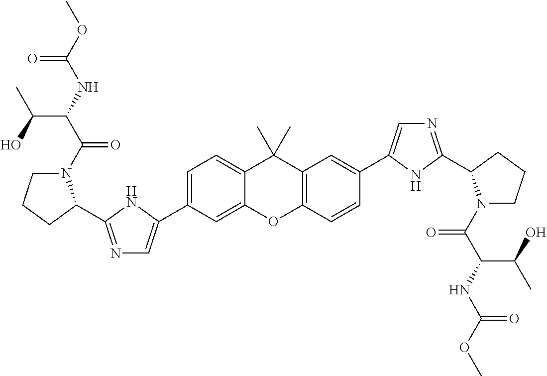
C1(C2=CN=C(C3N(C(=O)C(C(O)C)NC(=O)OC)CCC3)N2)=CC=C2C(C)(C)C3=C(C=CC(C4=CN=C(C5N(C(=O)C(NC(=O)OC)C(C)O)CCC5)N4)=C3)OC2=C1
